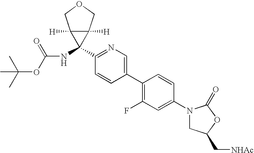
C1(N2CC(C[NHAc])OC2=O)=CC(F)=C(C2=CN=C(C3(NC(OC(C)(C)C)=O)C4([H])C3([H])COC4)C=C2)C=C1
